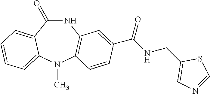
N1C(=O)C2=CC=CC=C2N(C)C2=C1C=C(C(NCC1=CN=CS1)=O)C=C2
